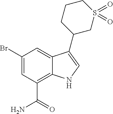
C1(Br)=CC(C(N)=O)=C2C(=C1)C(C1CS(=O)(=O)CCC1)=CN2
